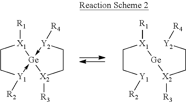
C1C[Y1]([R2])->[Ge]2(-[Y2]([R4])CC[X2]2[R3])[X1]1[R1].C(C[Y1][R2])[X1]([Ge][X2](CC[Y2][R4])[R3])[R1]
